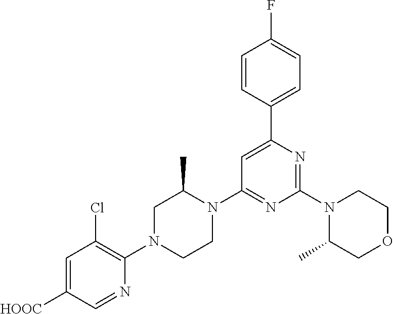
C1=C([HOOC])C=NC(N2CCN(C3=NC(N4C(C)COCC4)=NC(C4=CC=C(F)C=C4)=C3)C(C)C2)=C1Cl
